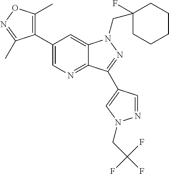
C12=NC=C(C3=C(C)ON=C3C)C=C1N(CC1(F)CCCCC1)N=C2C1=CN(CC(F)(F)F)N=C1
